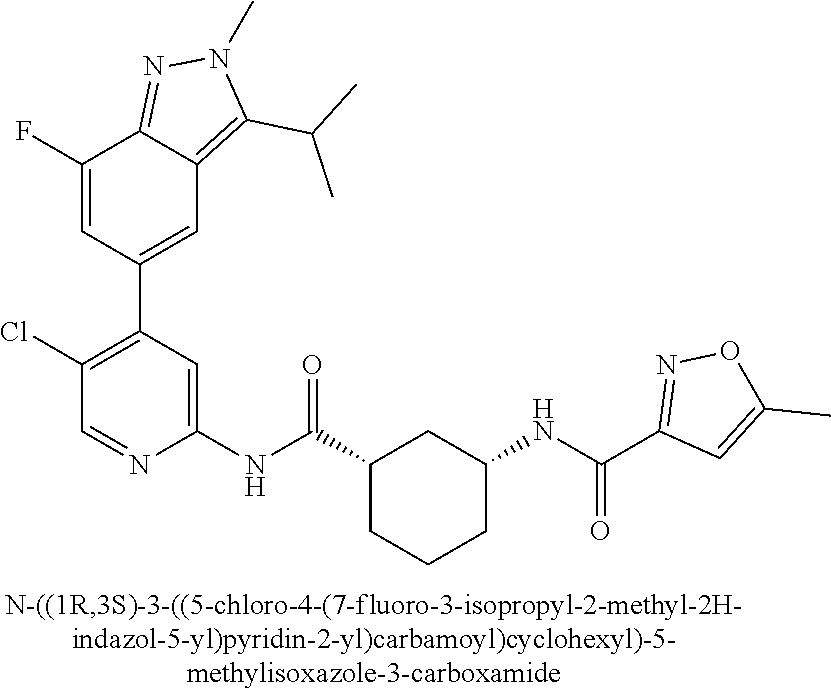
C1(F)=CC(C2=C(Cl)C=NC(NC(C3CCCC(NC(=O)C4=NOC(C)=C4)C3)=O)=C2)=CC2=C(C(C)C)N(C)N=C12
